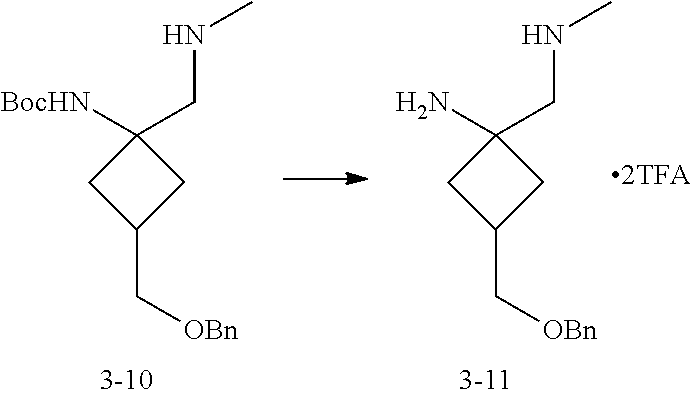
C1([BocHN])(CNC)CC(C[OBn])C1.C1(N)(CNC)CC(C[OBn])C1
